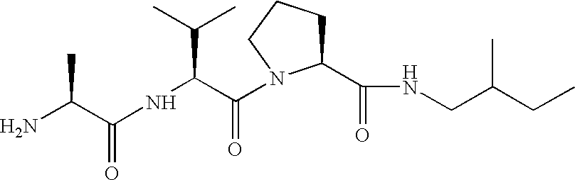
NC(C(NC(C(=O)N1C(C(NCC(CC)C)=O)CCC1)C(C)C)=O)C
